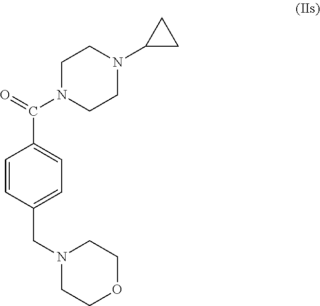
C1N(C(=O)C2=CC=C(CN3CCOCC3)C=C2)CCN(C2CC2)C1
